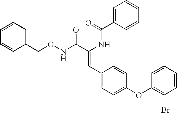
C(=O)(NC(C(NOCC1=CC=CC=C1)=O)=CC1=CC=C(OC2=C(Br)C=CC=C2)C=C1)C1=CC=CC=C1
